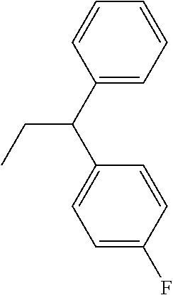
C1(C(C2=CC=C(F)C=C2)CC)=CC=CC=C1
